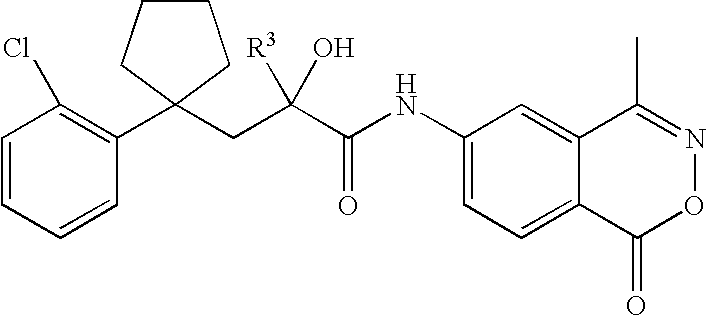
C1=CC=CC(C2(CC(C(NC3=CC=C4C(=C3)C(C)=NOC4=O)=O)([R3])O)CCCC2)=C1Cl
